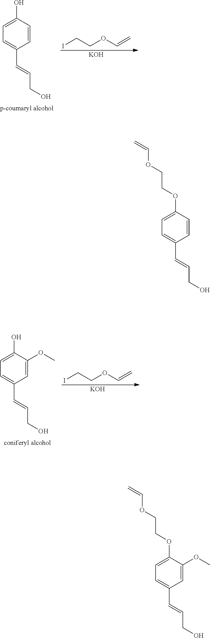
C1=CC(O)=CC=C1C=CCO.ICCOC=C.[KOH].ICCOC=C.[KOH].C1=C(OC)C(O)=CC=C1C=CCO.C(OCCOC1=CC=C(C=CCO)C=C1)=C.C(OCCOC1=CC=C(C=CCO)C=C1OC)=C
